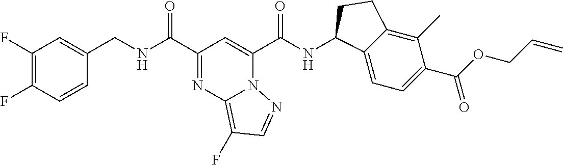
C(NC(C1=NC2=C(F)C=NN2C(C(NC2C3=CC=C(C(OCC=C)=O)C(C)=C3CC2)=O)=C1)=O)C1=CC(F)=C(F)C=C1
